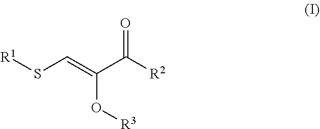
[R1]SC=C(C([R2])=O)O[R3]
